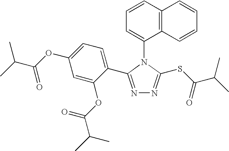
C1=CC2=C(C(N3C(SC(C(C)C)=O)=NN=C3C3=CC=C(OC(C(C)C)=O)C=C3OC(C(C)C)=O)=C1)C=CC=C2
